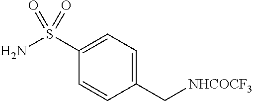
[NHCOCF3]CC1=CC=C(S(N)(=O)=O)C=C1
